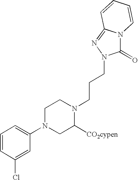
ClC1=CC(N2CC([CO2cypen])N(CCCN3C(=O)N4C(=N3)C=CC=C4)CC2)=CC=C1
